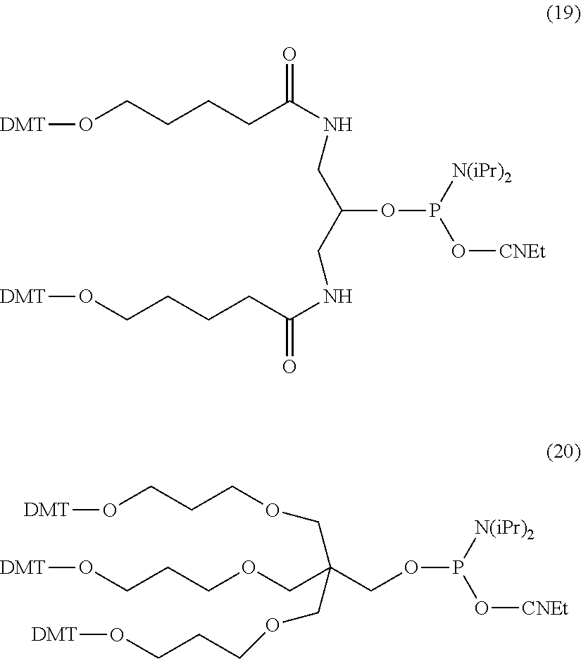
O(CCCCC(NCC(CNC(CCCCO[DMT])=O)OP([N(iPr)2])O[CNEt])=O)[DMT].O(P([N(iPr)2])O[CNEt])CC(COCCCO[DMT])(COCCCO[DMT])COCCCO[DMT]
